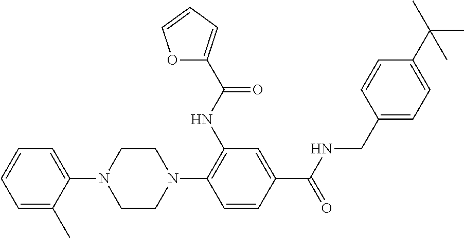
C1CN(C2=C(NC(=O)C3=CC=CO3)C=C(C(NCC3=CC=C(C(C)(C)C)C=C3)=O)C=C2)CCN1C1=CC=CC=C1C
